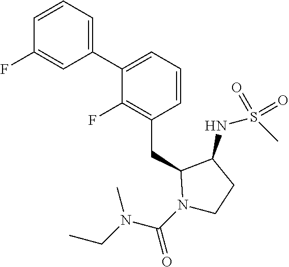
C1(C2=CC=CC(CC3N(C(N(CC)C)=O)CCC3NS(C)(=O)=O)=C2F)=CC=CC(F)=C1
